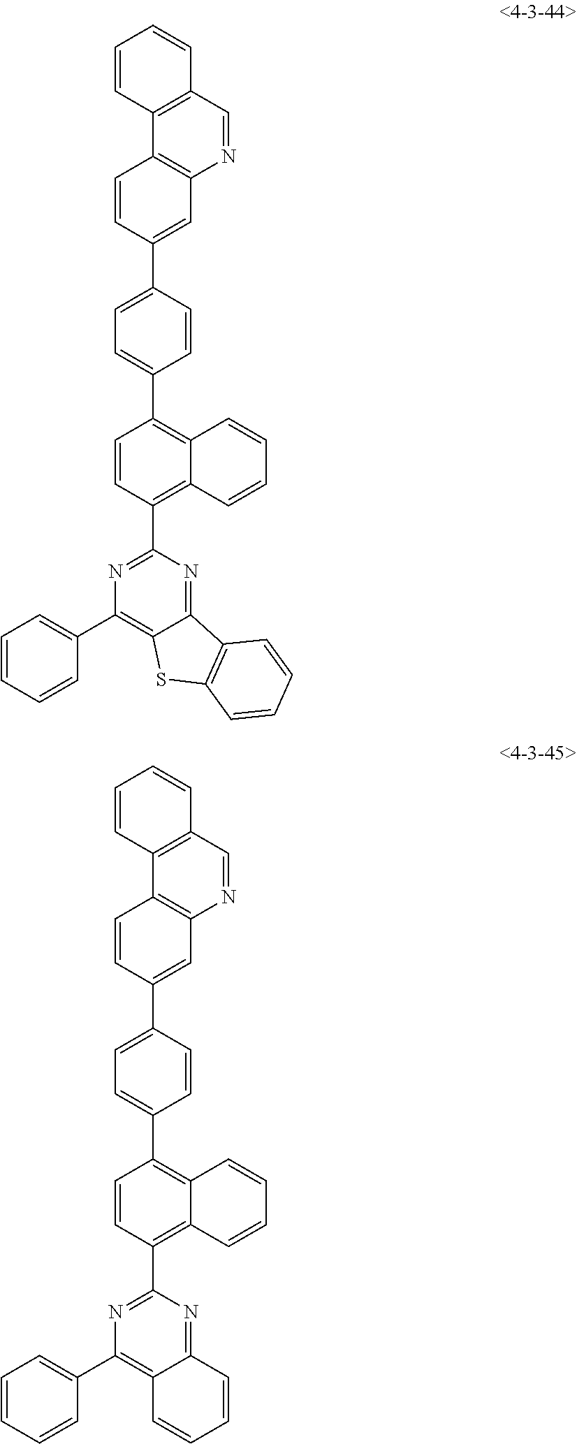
C1(C2=NC(C3=CC=CC=C3)=C3C(=N2)C2=C(C=CC=C2)S3)=C2C(=C(C3=CC=C(C4=CC5=C(C=C4)C4=C(C=CC=C4)C=N5)C=C3)C=C1)C=CC=C2.C1(C2=NC(C3=CC=CC=C3)=C3C(=N2)C=CC=C3)=C2C(=C(C3=CC=C(C4=CC5=C(C=C4)C4=C(C=CC=C4)C=N5)C=C3)C=C1)C=CC=C2
